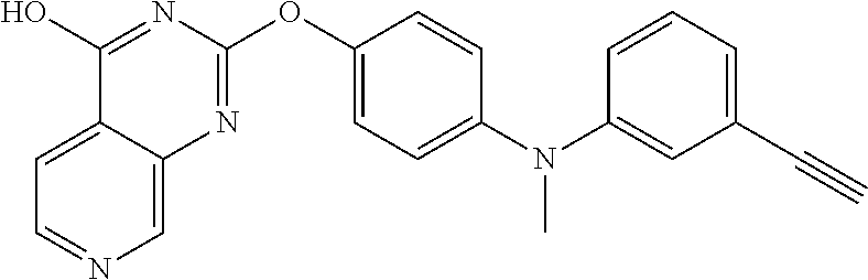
C1=C2C(=CN=C1)N=C(OC1=CC=C(N(C3=CC(C#C)=CC=C3)C)C=C1)N=C2O
